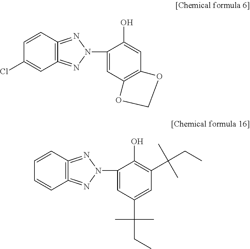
C12=C(=NN(C3=CC4=C(C=C3O)OCO4)N=1)C=CC(Cl)=C2.C12=C(=NN(C3=CC(C(C)(C)CC)=CC(C(C)(C)CC)=C3O)N=1)C=CC=C2
